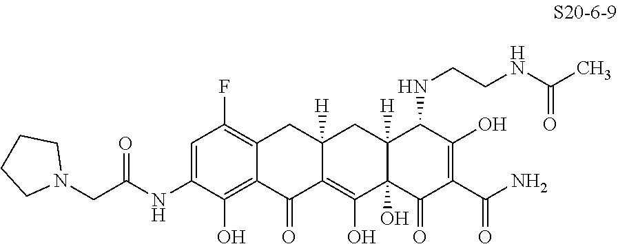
C1=C(NC(CN2CCCC2)=O)C(O)=C2C(=C1F)CC1([H])C(=C(O)C3(O)C([H])(C1)C(NCCNC(C)=O)C(O)=C(C(N)=O)C3=O)C2=O
